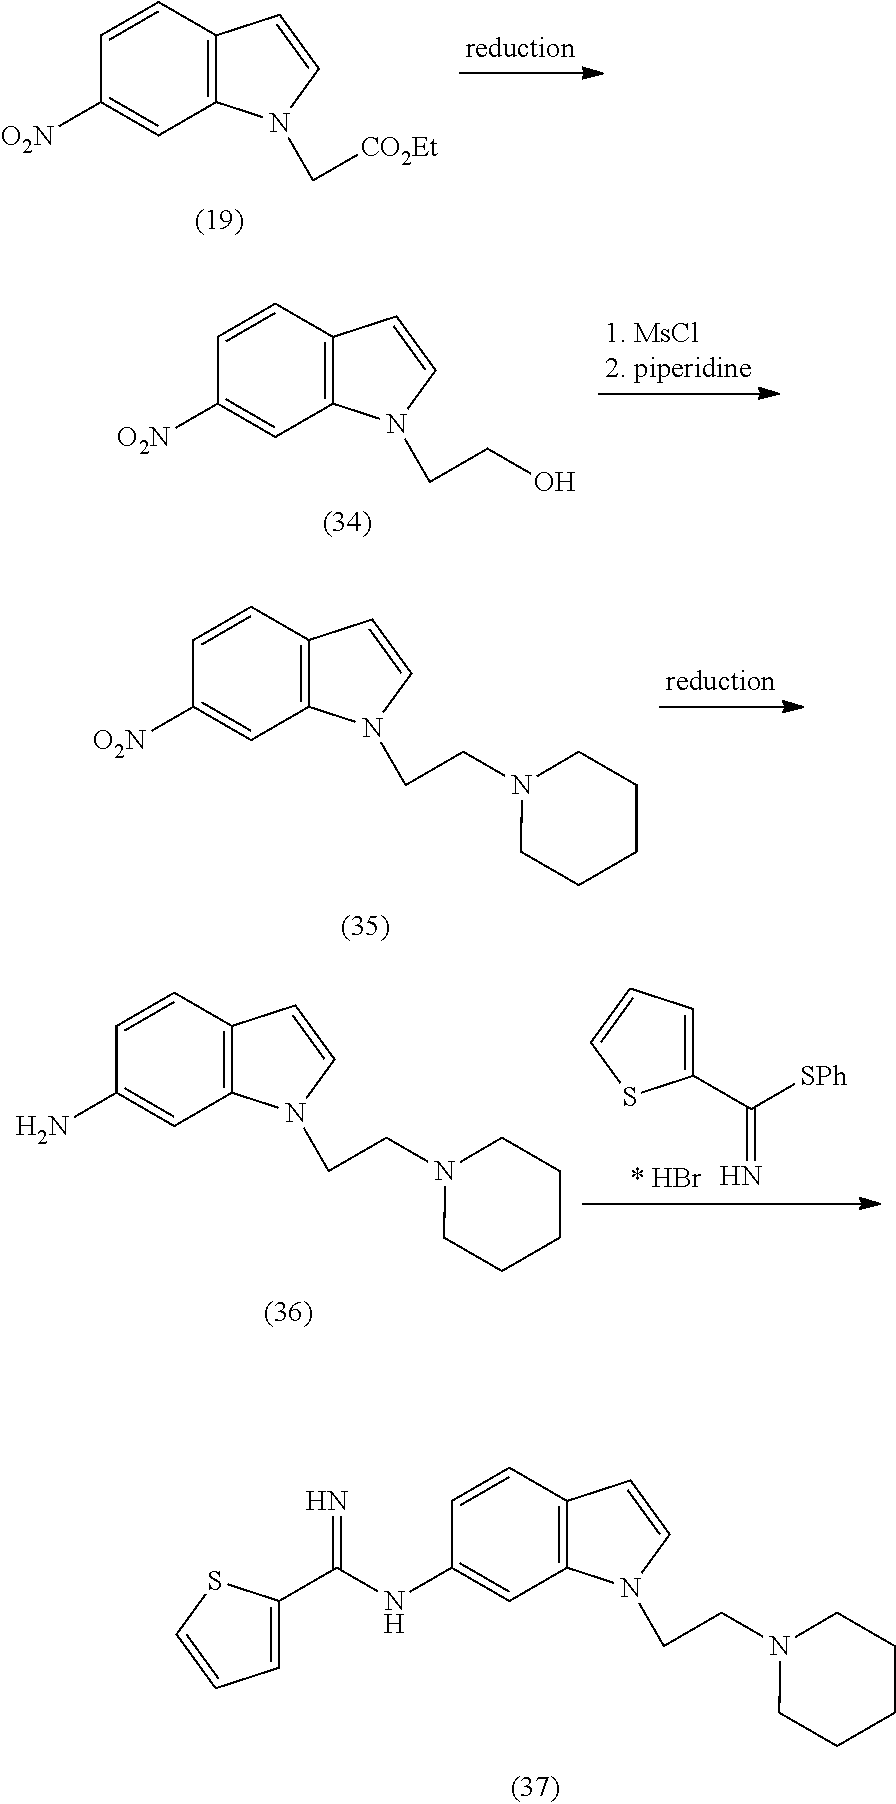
C1=CC2=C(C=C1NC(C1=CC=CS1)=N)N(CCN1CCCCC1)C=C2.C1=CC2=C(C=C1[O2N])N(C[CO2Et])C=C2.C1=CC2=C(C=C1[O2N])N(CCO)C=C2.C1=CC2=C(C=C1[O2N])N(CCN1CCCCC1)C=C2.C1=CC2=C(C=C1N)N(CCN1CCCCC1)C=C2.C1(C([SPh])=N)=CC=CS1
